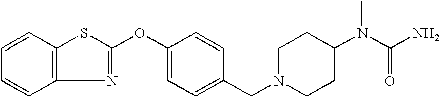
C1=CC2=C(C=C1)N=C(OC1=CC=C(CN3CCC(N(C(N)=O)C)CC3)C=C1)S2
